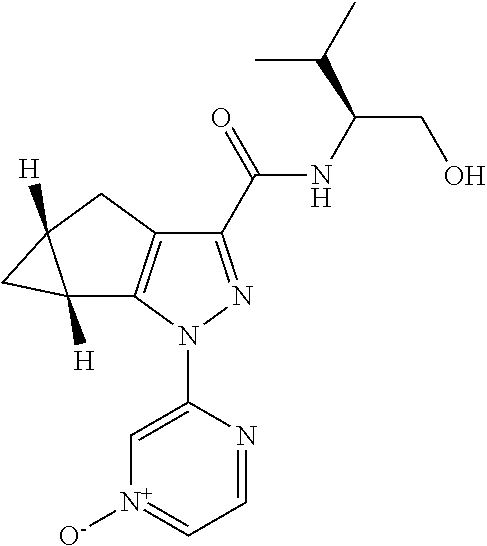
C1(C(NC(CO)C(C)C)=O)=NN(C2=C[N+]([O-])=CC=N2)C2=C1CC1([H])C2([H])C1
